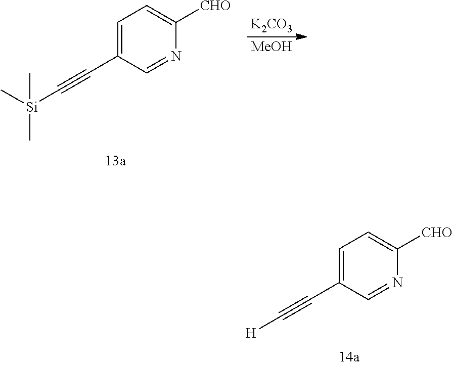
C1=C(C#C[Si](C)(C)C)C=NC([CHO])=C1.[K2CO3].[MeOH].C1=C(C#C[H])C=NC([CHO])=C1
